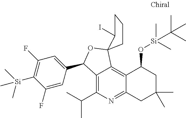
C1CC2(C(I)C1)C1=C3C(=NC(C(C)C)=C1C(C1=CC(F)=C([Si](C)(C)C)C(F)=C1)O2)CC(C)(C)CC3O[Si](C)(C)C(C)(C)C
